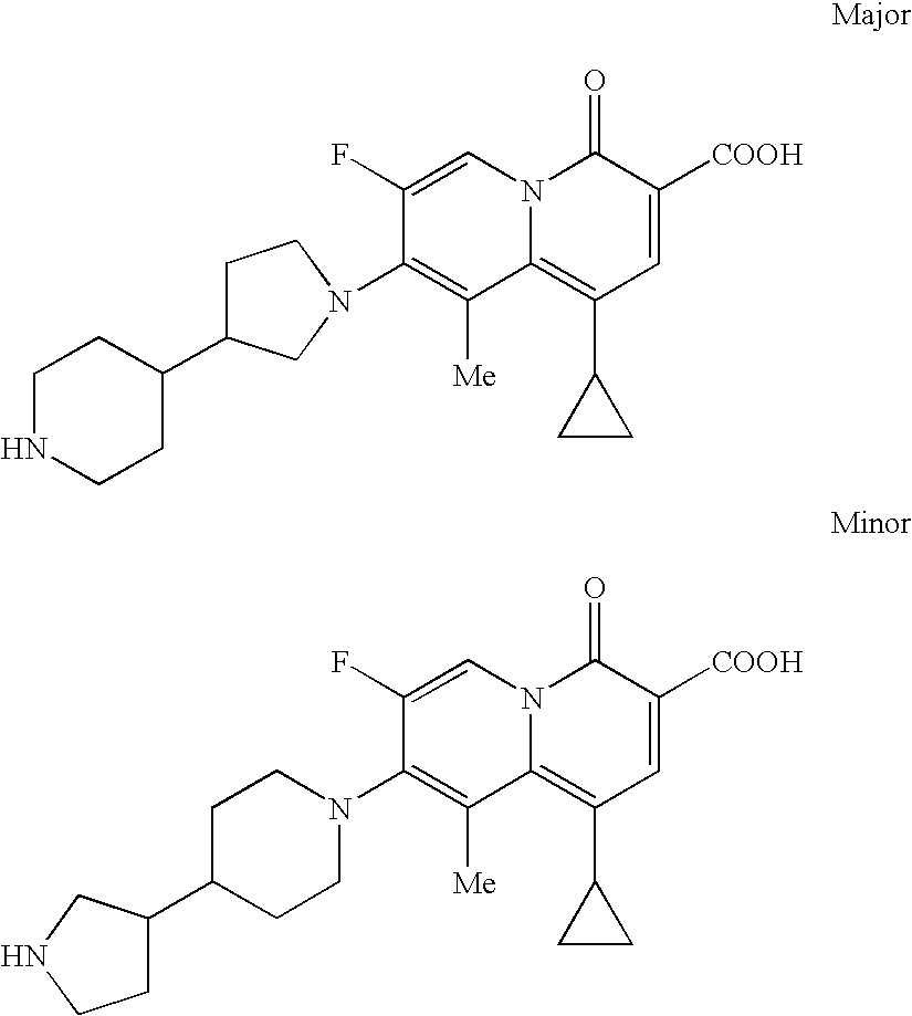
C1NCCC(C2CCN(C3=C([Me])C4=C(C5CC5)C=C([COOH])C(=O)N4C=C3F)C2)C1.C1(N2CCC(C3CCNC3)CC2)=C([Me])C2=C(C3CC3)C=C([COOH])C(=O)N2C=C1F
